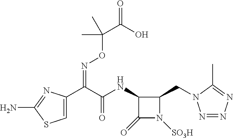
C1(NC(C(C2=CSC(N)=N2)=NOC(C(=O)O)(C)C)=O)C(=O)N([SO3H])C1CN1N=NN=C1C
